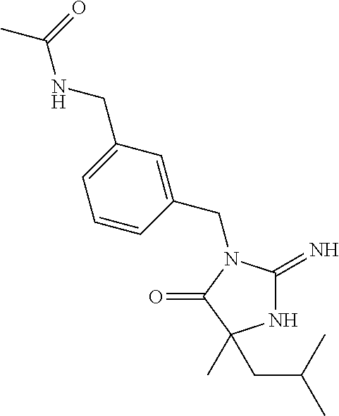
N1C(=N)N(CC2=CC(CNC(=O)C)=CC=C2)C(=O)C1(CC(C)C)C
